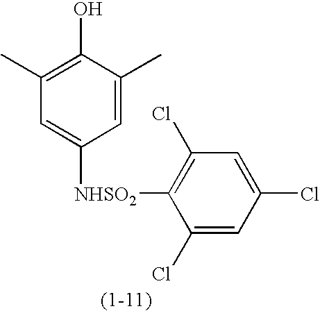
C1(C)=C(O)C(C)=CC([NHSO2]C2=C(Cl)C=C(Cl)C=C2Cl)=C1
